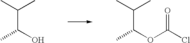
C(C(O)C)(C)C.C(C(OC(Cl)=O)C)(C)C
